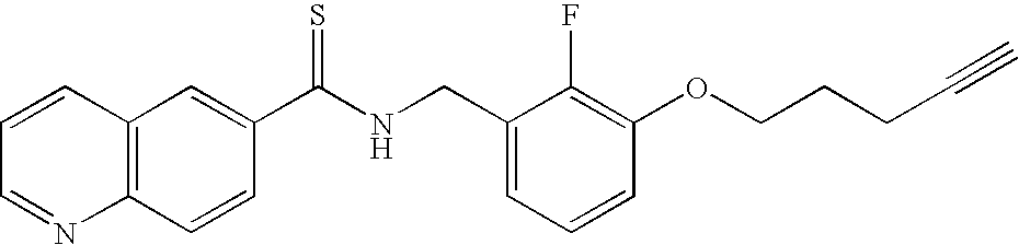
C12=C(C=C(C(NCC3=CC=CC(OCCCC#C)=C3F)=S)C=C1)C=CC=N2
